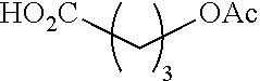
[HO2C]C[OAc]
